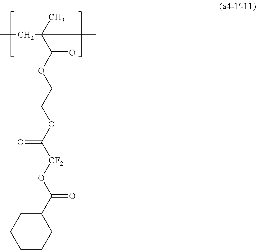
CCC(C)(C(OCCOC([CF2]OC(=O)C1CCCCC1)=O)=O)C
